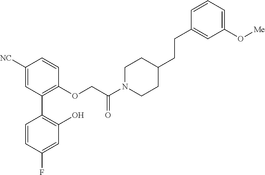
C1([NC])=CC(C2=C(O)C=C(F)C=C2)=C(OCC(N2CCC(CCC3=CC(O[Me])=CC=C3)CC2)=O)C=C1
